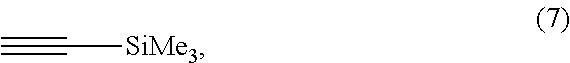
C#C[SiMe3]
